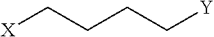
[X]CCCC[Y]
